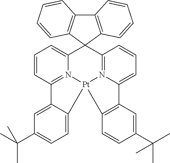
C1=C2C(=CC(C(C)(C)C)=C1)C1=N3C(=CC=C1)C1(C4=N5C(=CC=C4)C4=C(C=CC(C(C)(C)C)=C4)[Pt]235)C2=C(C3=C1C=CC=C3)C=CC=C2
